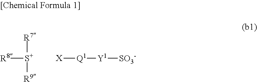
[R8][S+]([R7])[R9].[X][Q1][Y1][SO3-]
